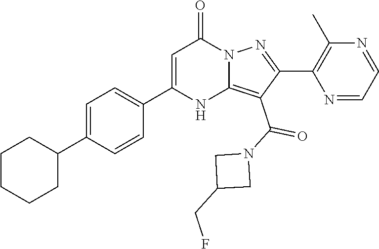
C1(C2=CC=C(C3=CC(=O)N4C(=C(C(N5CC(CF)C5)=O)C(C5=C(C)N=CC=N5)=N4)N3)C=C2)CCCCC1
